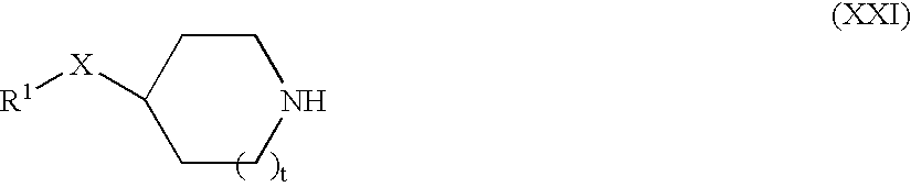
N1CCC([X][R1])CC1
